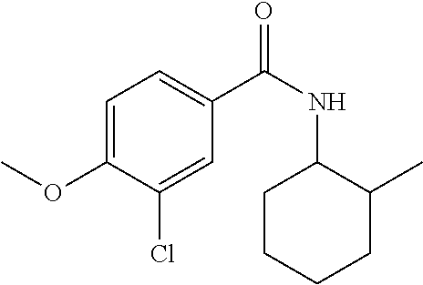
C1=C(OC)C(Cl)=CC(C(NC2CCCCC2C)=O)=C1
